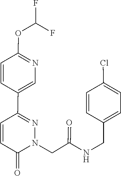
N1=C(C2=CN=C(OC(F)F)C=C2)C=CC(=O)N1CC(NCC1=CC=C(Cl)C=C1)=O
